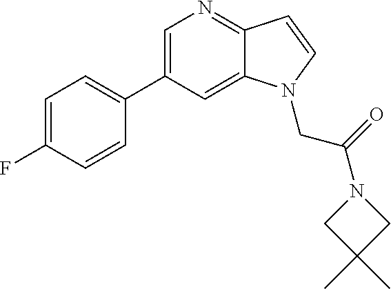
C1=C(C2=CC=C(F)C=C2)C=C2C(=N1)C=CN2CC(N1CC(C)(C)C1)=O
